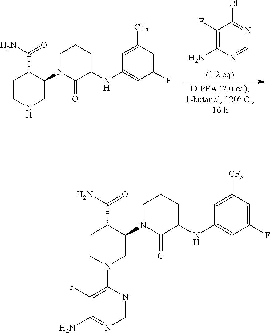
C1(F)=C(N)N=CN=C1Cl.C1CNCC(N2C(=O)C(NC3=CC(F)=CC([CF3])=C3)CCC2)C1C(N)=O.C1CN(C2=C(F)C(N)=NC=N2)CC(N2C(=O)C(NC3=CC(F)=CC([CF3])=C3)CCC2)C1C(N)=O
